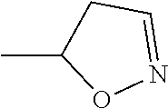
CC1CC=NO1
